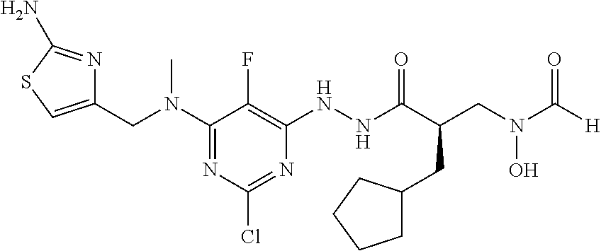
C1(CN(C2=NC(Cl)=NC(NNC(C(CN(C([H])=O)O)CC3CCCC3)=O)=C2F)C)=CSC(N)=N1
